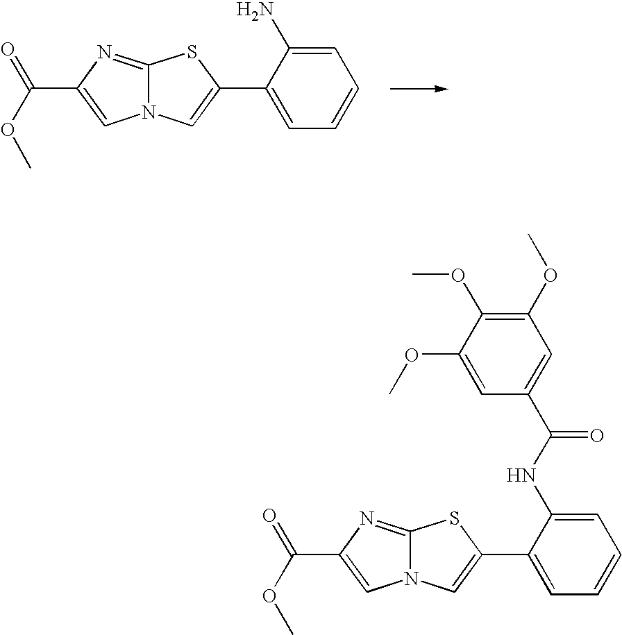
C1(C2=CN3C(=NC(C(OC)=O)=C3)S2)=CC=CC=C1N.C1(C2=CN3C(=NC(C(OC)=O)=C3)S2)=CC=CC=C1NC(C1=CC(OC)=C(OC)C(OC)=C1)=O
